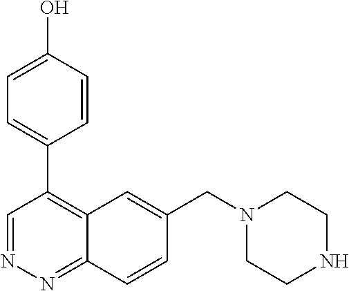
C1=C(O)C=CC(C2=C3C(=NN=C2)C=CC(CN2CCNCC2)=C3)=C1
